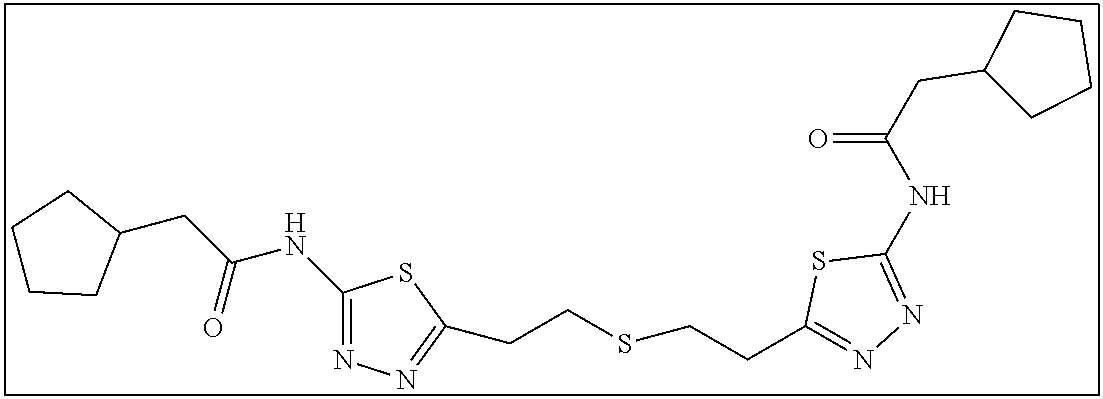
C(=O)(NC1=NN=C(CCSCCC2=NN=C(NC(CC3CCCC3)=O)S2)S1)CC1CCCC1
